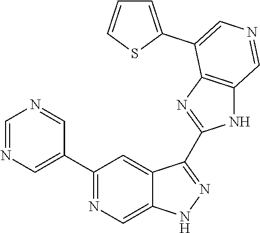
C1(C2=CN=CN=C2)=NC=C2C(=C1)C(C1=NC3=C(N1)C=NC=C3C1=CC=CS1)=NN2
